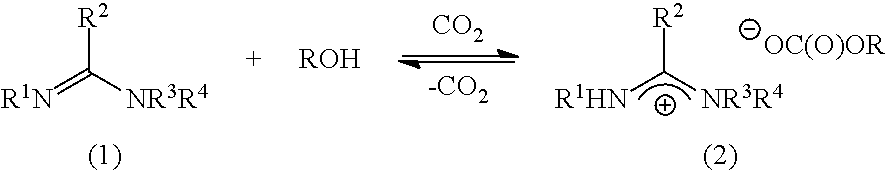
[CO2].[-CO2].[R1N]=C([NR3R4])[R2].[R1HN][C+]([NR3R4])[R2].[OC(O)OR].[ROH]
